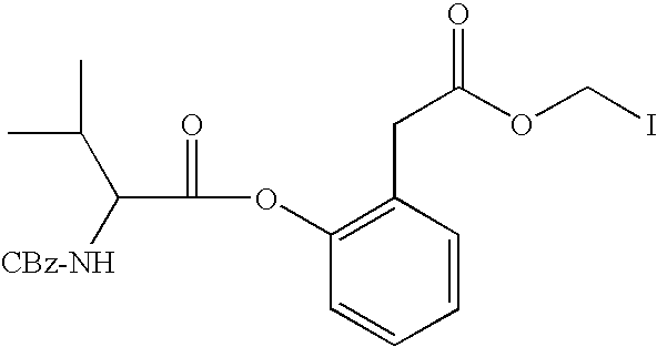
C1=CC(CC(=O)OCI)=C(OC(C(C(C)C)[CBz-NH])=O)C=C1
